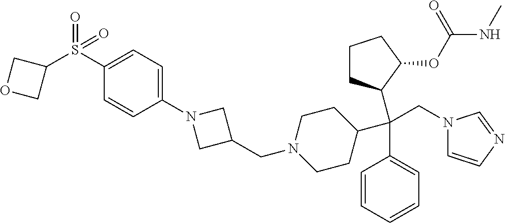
C1CC(C(C2=CC=CC=C2)(CN2C=CN=C2)C2CCCC2OC(NC)=O)CCN1CC1CN(C2=CC=C(S(=O)(=O)C3COC3)C=C2)C1
